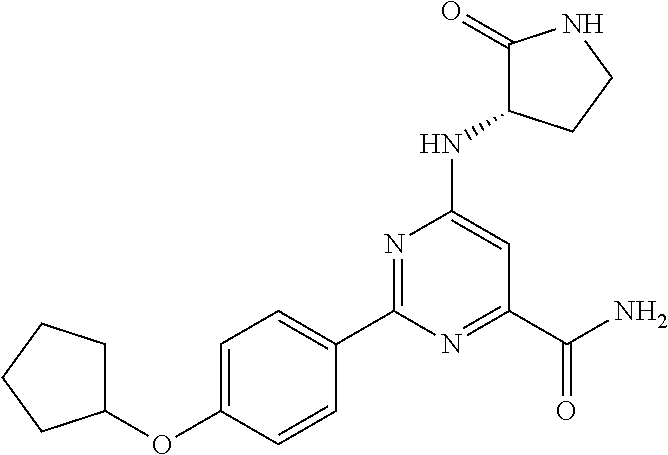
C1=C(OC2CCCC2)C=CC(C2=NC(NC3CCNC3=O)=CC(C(N)=O)=N2)=C1
